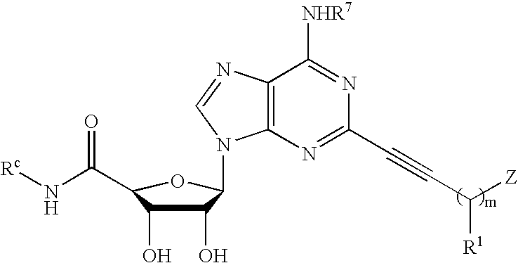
C1(O)C(O)C(C(N[Rc])=O)OC1N1C2=C(N=C1)C([NHR7])=NC(C#CC([R1])[Z])=N2
